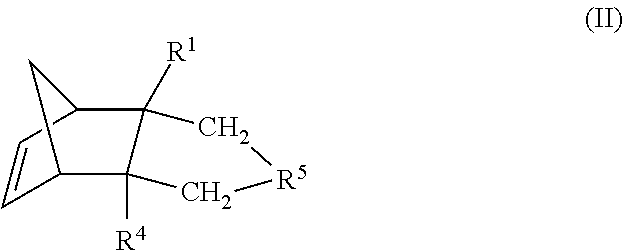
C1=CC2C3([R1])C([R4])(C1C2)C[R5]C3
